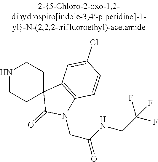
N1CCC2(CC1)C(=O)N(CC(NCC(F)(F)F)=O)C1=C2C=C(Cl)C=C1
